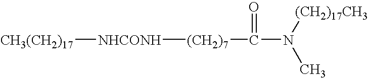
[CH3(CH2)17][NHCONH][(CH2)7]C(=O)N(C)[(CH2)17CH3]
